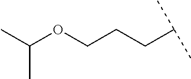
C(CCOC(C)C)C(C)C
